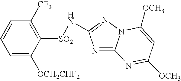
C1=C([OCH2CHF2])C([SO2]NC2=NN3C(=N2)N=C([OCH3])C=C3[OCH3])=C([CF3])C=C1
